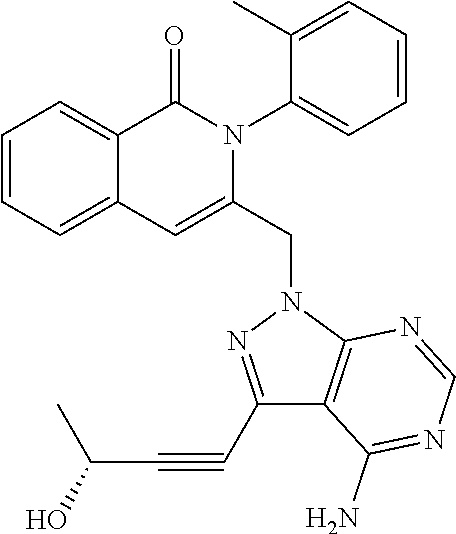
C1=CC=C2C(=C1)C(=O)N(C1=CC=CC=C1C)C(CN1C3=C(C(N)=NC=N3)C(C#CC(C)O)=N1)=C2
